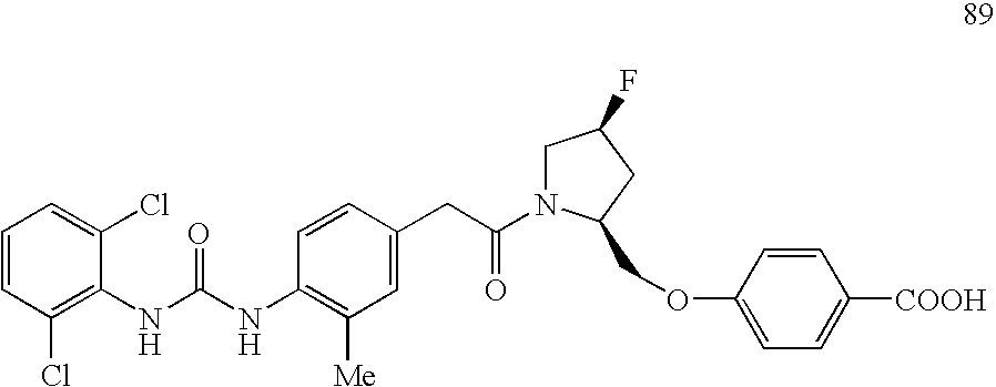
C1=CC(Cl)=C(NC(NC2=C([Me])C=C(CC(=O)N3CC(F)CC3COC3=CC=C([COOH])C=C3)C=C2)=O)C(Cl)=C1
